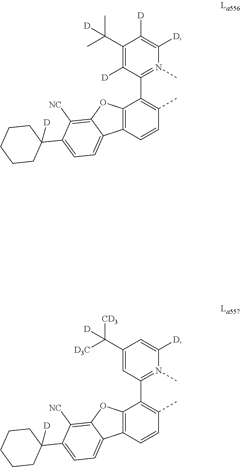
C1(C(C)(C)[D])=C([D])C(C2=C(C)C=CC3=C2OC2=C([NC])C(C4([D])CCCCC4)=CC=C32)=N(C)C([D])=C1[D].C1(C([D3C])([CD3])[D])=CC(C2=C(C)C=CC3=C2OC2=C([NC])C(C4([D])CCCCC4)=CC=C32)=N(C)C([D])=C1
